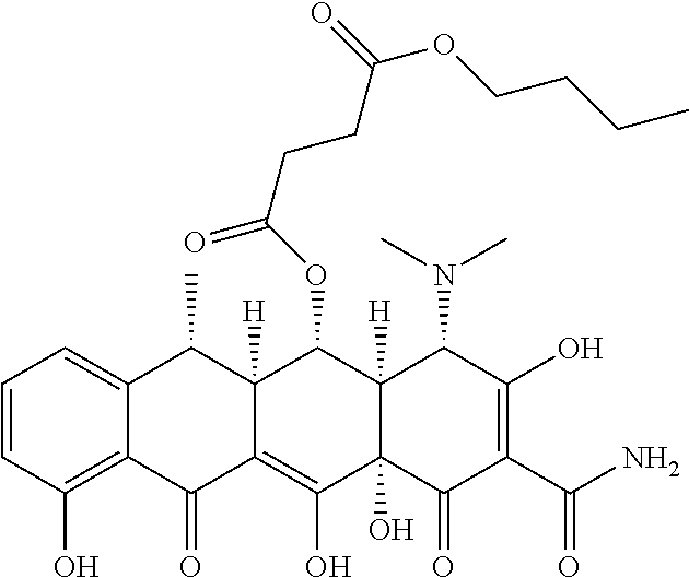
C1=CC(O)=C2C(=C1)C(C)C1([H])C(=C(O)C3(O)C([H])(C1OC(CCC(OCCCC)=O)=O)C(N(C)C)C(O)=C(C(N)=O)C3=O)C2=O
